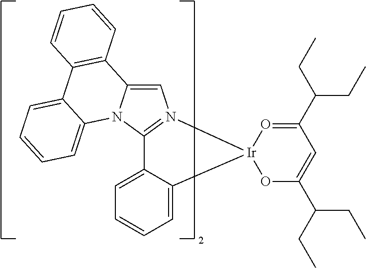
C1=C2N(C3=N1[Ir]1(C4=CC=CC=C34)O=C(C(CC)CC)C=C(C(CC)CC)O1)C1=CC=CC=C1C1=C2C=CC=C1
